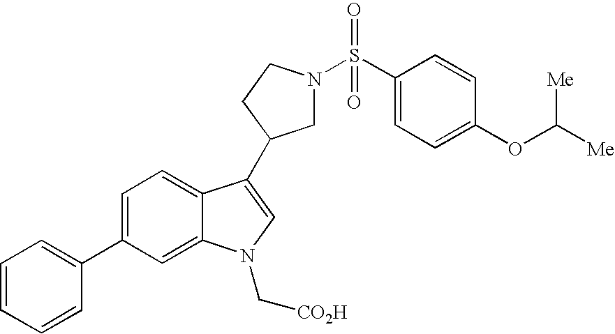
C1(C2=CC=CC=C2)=CC=C2C(=C1)N(C[CO2H])C=C2C1CN(S(C2=CC=C(OC([Me])[Me])C=C2)(=O)=O)CC1
